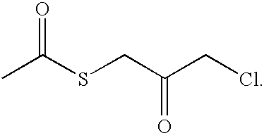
CC(SCC(CCl)=O)=O
